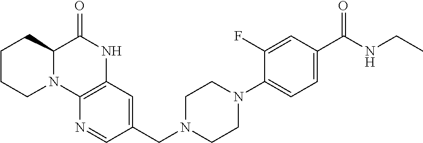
C12=C(C=C(CN3CCN(C4=CC=C(C(NCC)=O)C=C4F)CC3)C=N1)NC(=O)C1N2CCCC1
